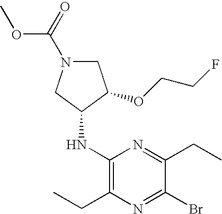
C1(NC2CN(C(OC)=O)CC2OCCF)=C(CC)N=C(Br)C(CC)=N1
